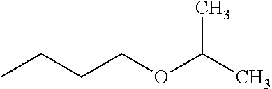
CCCCOC(C)C
